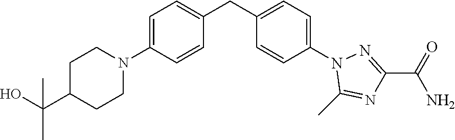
C1=C(N2CCC(C(O)(C)C)CC2)C=CC(CC2=CC=C(N3C(C)=NC(C(=O)N)=N3)C=C2)=C1
